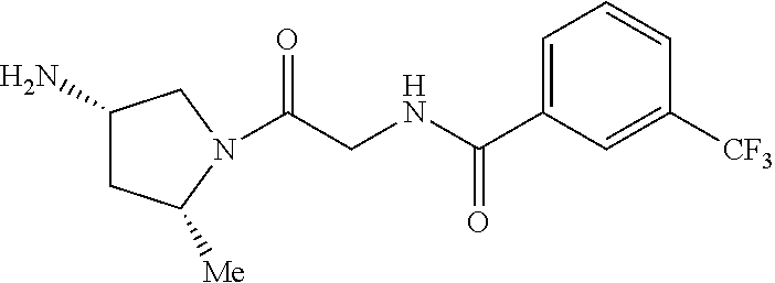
NC1CC([Me])N(C(CNC(C2=CC=CC([CF3])=C2)=O)=O)C1
